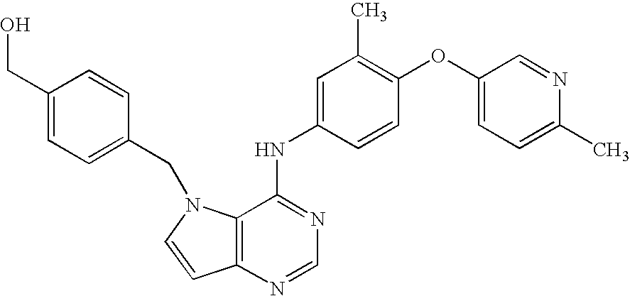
C12=C(N(CC3=CC=C(CO)C=C3)C=C1)C(NC1=CC(C)=C(OC3=CC=C(C)N=C3)C=C1)=NC=N2
